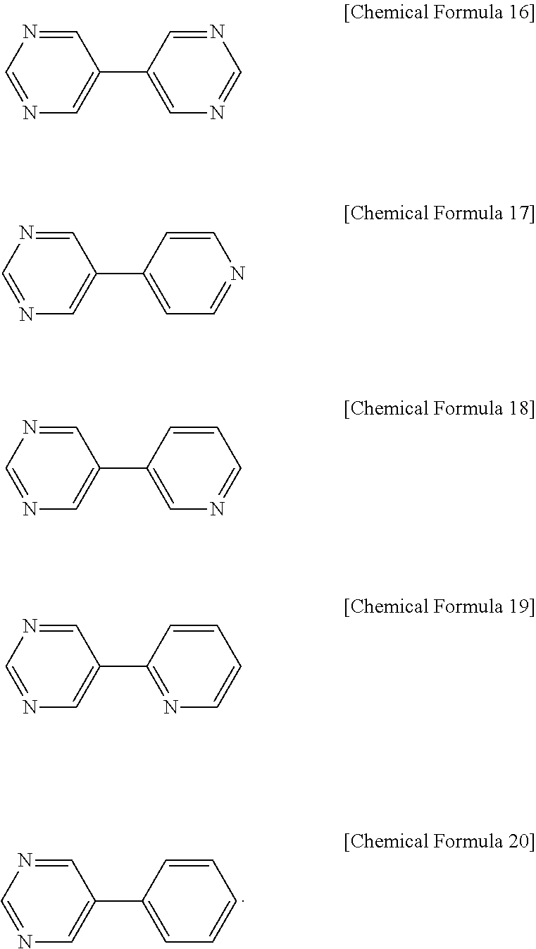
C1(C2=CC=CC=C2)=CN=CN=C1.C1(C2=CN=CN=C2)=CN=CN=C1.C1(C2=CC=NC=C2)=CN=CN=C1.C1(C2=CN=CC=C2)=CN=CN=C1.C1(C2=NC=CC=C2)=CN=CN=C1
